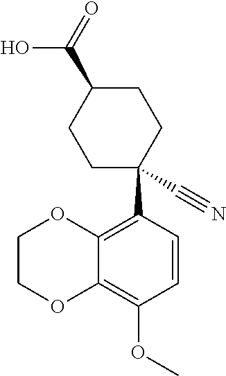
C1C(C2=C3C(=C(OC)C=C2)OCCO3)(C#N)CCC(C(=O)O)C1
